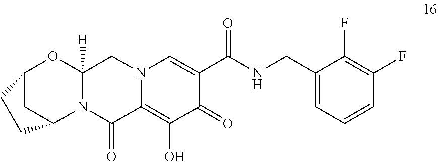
C1(CNC(C2=CN3C(=C(O)C2=O)C(=O)N2C([H])(C3)OC3CC2CC3)=O)=CC=CC(F)=C1F
